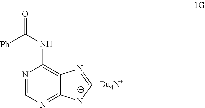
N1=CN=C2C(=C1NC(=O)[Ph])N=C[N-]2.[Bu4N+]
